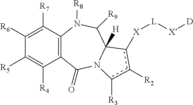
C12=C(C([R7])=C([R6])C([R5])=C1[R4])N([R8])C([R9])C1([H])N(C2=O)c([R3])c([R2])c1[X][L][X][D]
